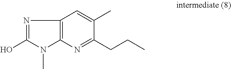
N1=C(O)N(C)C2=C1C=C(C)C(CCC)=N2
